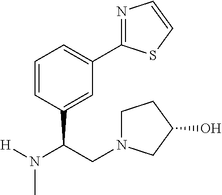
C1=CC(C(CN2CCC(O)C2)N([H])C)=CC(C2=NC=CS2)=C1
